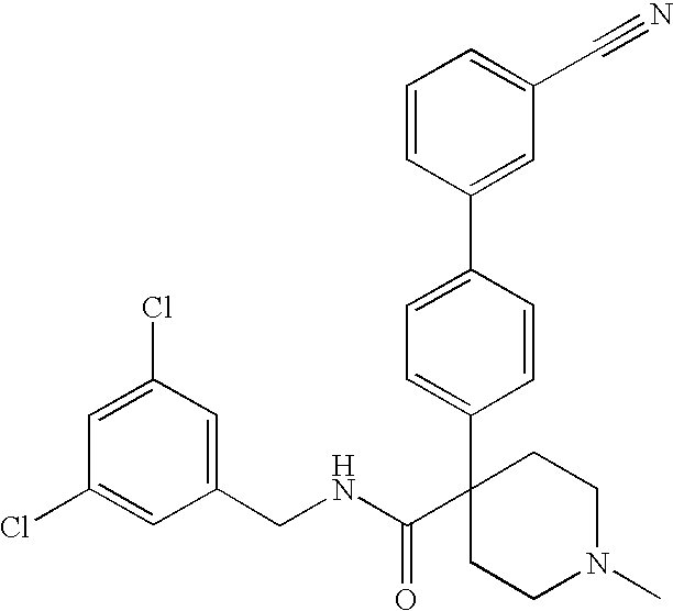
C1=CC(C2=CC=C(C3(C(NCC4=CC(Cl)=CC(Cl)=C4)=O)CCN(C)CC3)C=C2)=CC(C#N)=C1
